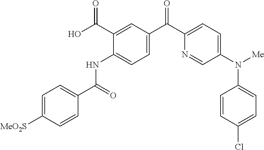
C1=C([MeO2S])C=CC(C(=O)NC2=CC=C(C(C3=CC=C(N([Me])C4=CC=C(Cl)C=C4)C=N3)=O)C=C2C(O)=O)=C1
